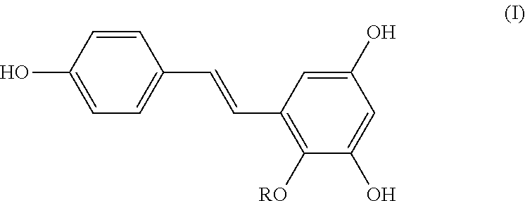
C1=CC(O)=CC=C1C=CC1=C([RO])C(O)=CC(O)=C1
